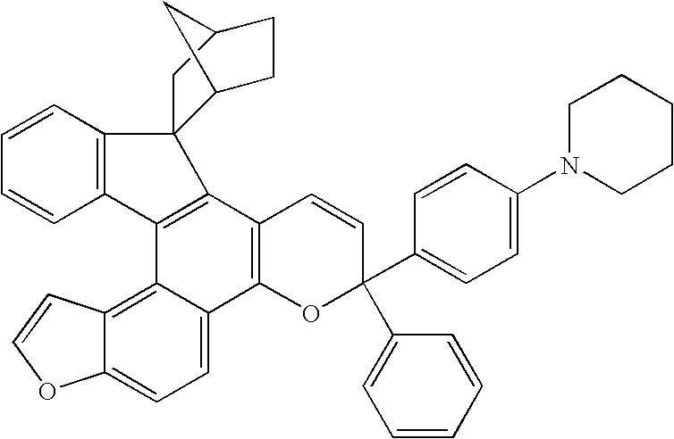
C1=CC2=C(C=C1)C1=C(C3=C(C4=CC=C5C(=C14)C=CO5)OC(C1=CC=C(N4CCCCC4)C=C1)(C1=CC=CC=C1)C=C3)C21C2CCC(C1)C2
